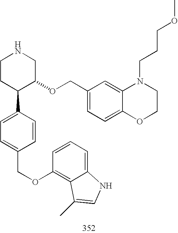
C1CC(C2=CC=C(COC3=C4C(=CC=C3)NC=C4C)C=C2)C(OCC2=CC=C3C(=C2)N(CCCOC)CCO3)CN1
